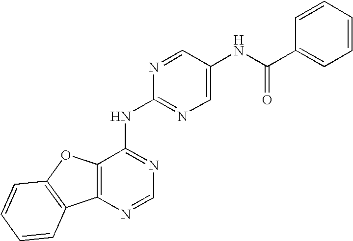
C12=C(N=CN=C1NC1=NC=C(NC(C3=CC=CC=C3)=O)C=N1)C1=C(O2)C=CC=C1
